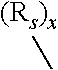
[(Rs)x]C
